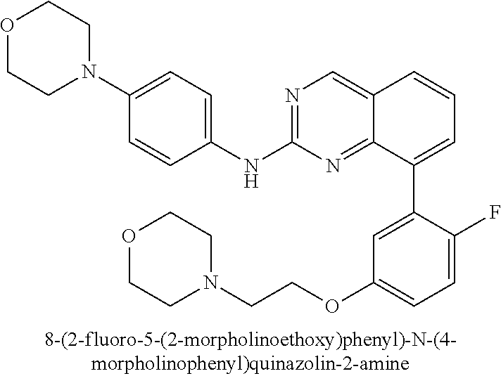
N1=C(NC2=CC=C(N3CCOCC3)C=C2)N=C2C(=C1)C=CC=C2C1=CC(OCCN2CCOCC2)=CC=C1F
